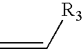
C=C[R3]
